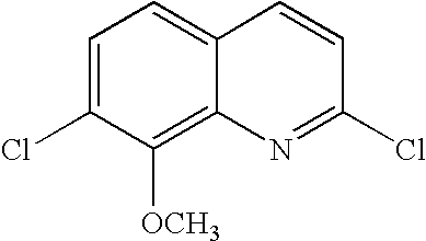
C1=C(Cl)C([OCH3])=C2C(=C1)C=CC(Cl)=N2
